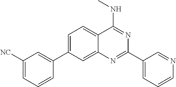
C1=C(C2=CC([NC])=CC=C2)C=C2C(=C1)C(NC)=NC(C1=CC=CN=C1)=N2
